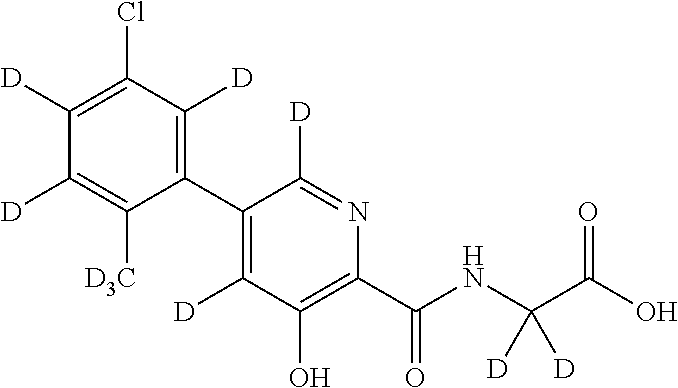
C1(C2=C([D])C(Cl)=C([D])C([D])=C2[D3C])=C([D])C(O)=C(C(NC(C(O)=O)([D])[D])=O)N=C1[D]
